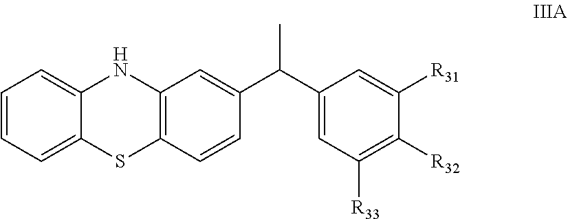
C1=CC=C2C(=C1)NC1=C(S2)C=CC(C(C2=CC([R33])=C([R32])C([R31])=C2)C)=C1
